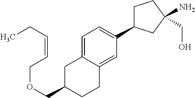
C(OCC1CC2=CC=C(C3CCC(N)(CO)C3)C=C2CC1)C=CCC
